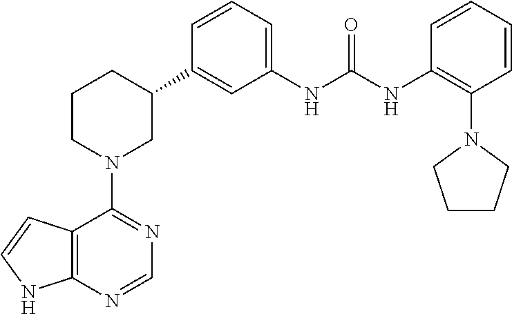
C12=C(N=CN=C1N1CC(C3=CC(NC(NC4=C(N5CCCC5)C=CC=C4)=O)=CC=C3)CCC1)NC=C2
